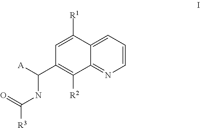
C1=CC=C2C(=N1)C([R2])=C(C([A])NC([R3])=O)C=C2[R1]
